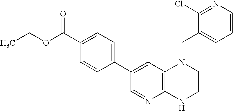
C(N1C2=C(NCC1)N=CC(C1=CC=C(C(OCC)=O)C=C1)=C2)C1=CC=CN=C1Cl
